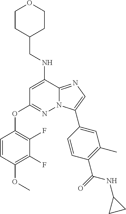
C1=C(NCC2CCOCC2)C2=NC=C(C3=CC(C)=C(C(NC4CC4)=O)C=C3)N2N=C1OC1=C(F)C(F)=C(OC)C=C1
